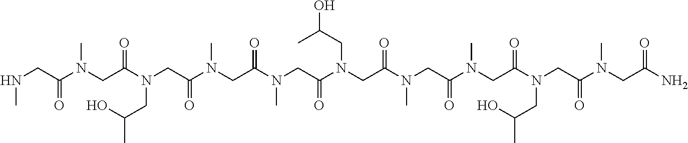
N(CC(N(CC(N(CC(N(CC(N(CC(N(CC(N(CC(N(CC(N(CC(N(CC(N)=O)C)=O)CC(C)O)=O)C)=O)C)=O)CC(O)C)=O)C)=O)C)=O)CC(C)O)=O)C)=O)C
